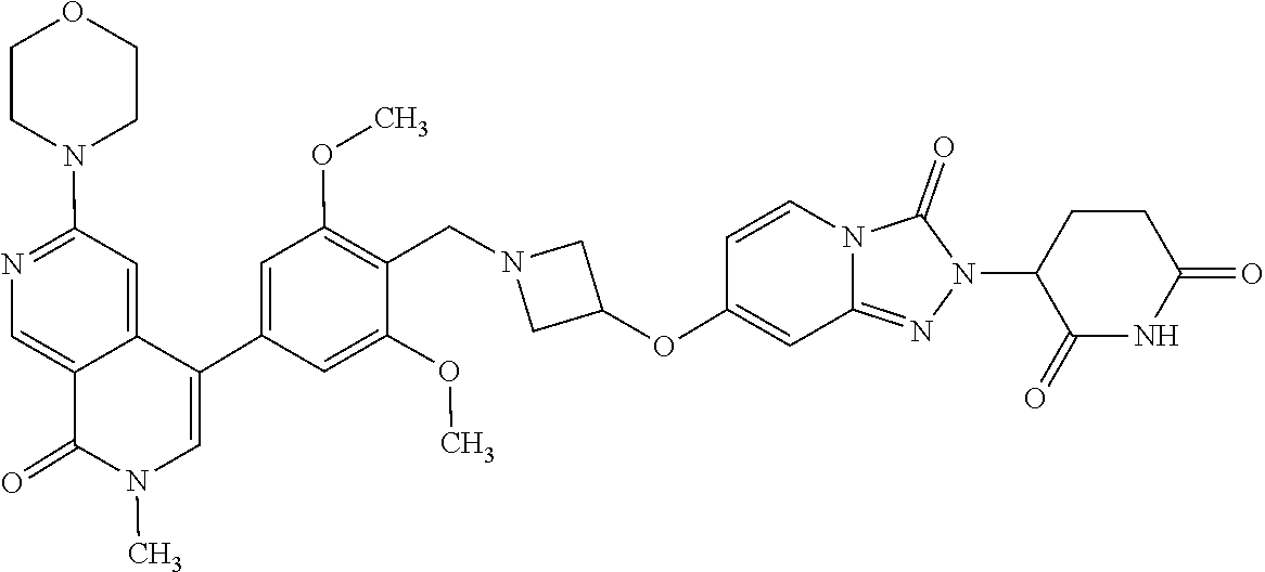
N1(C2C(=O)NC(=O)CC2)N=C2C=C(OC3CN(CC4=C(OC)C=C(C5=CN(C)C(=O)C6=CN=C(N7CCOCC7)C=C65)C=C4OC)C3)C=CN2C1=O
